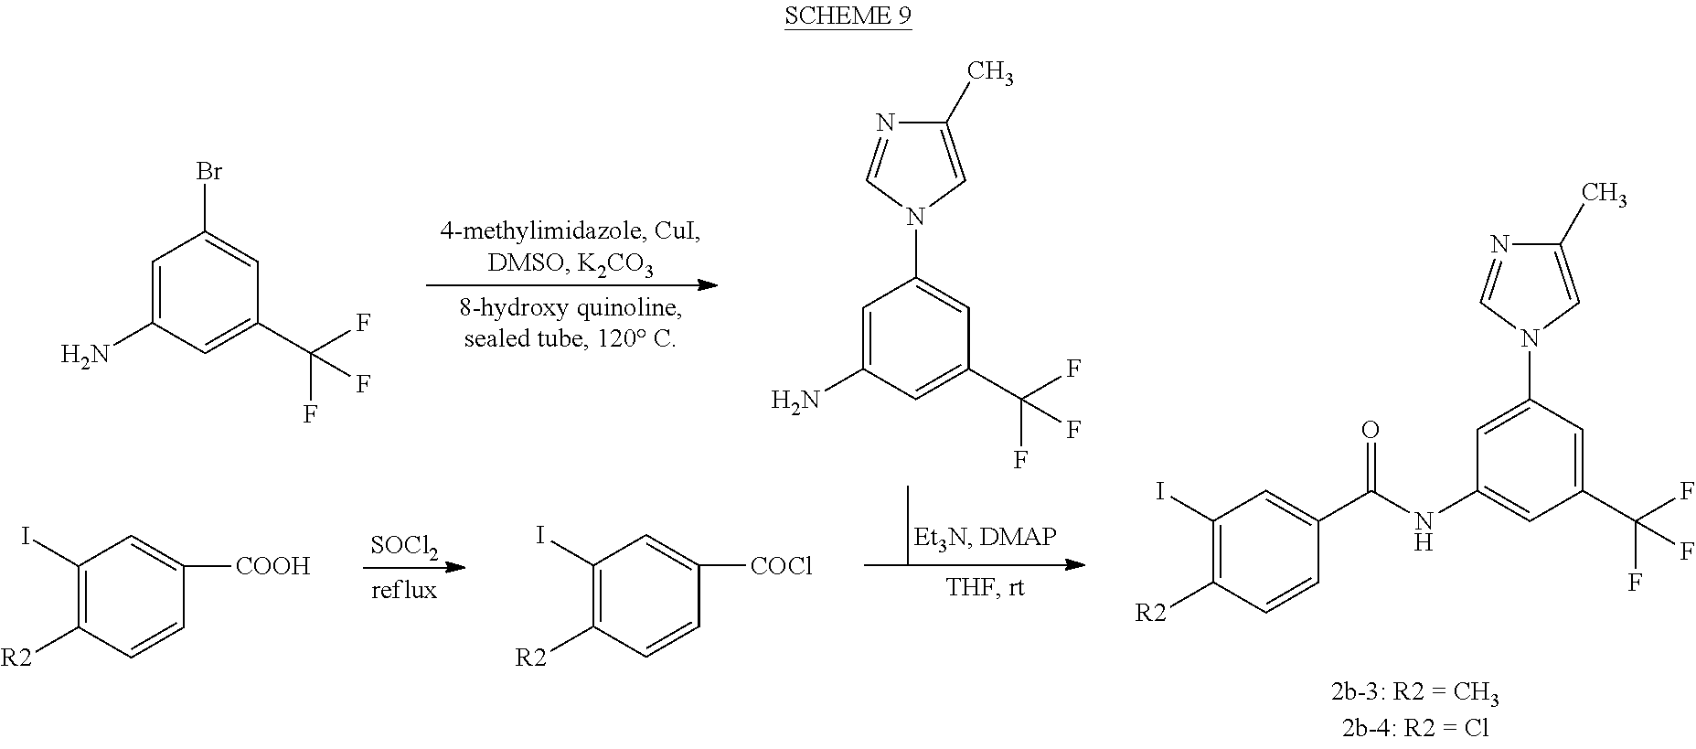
[SOCl2].C1=C(N2C=C(C)N=C2)C=C(C(F)(F)F)C=C1NC(C1=CC(I)=C([R2])C=C1)=O.C1(I)=C([R2])C=CC([COOH])=C1.C1(I)=C([R2])C=CC([COCl])=C1.C1=C(N)C=C(C(F)(F)F)C=C1Br.C1=C(N)C=C(C(F)(F)F)C=C1N1C=C(C)N=C1
